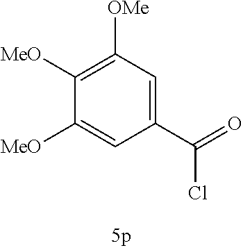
C1(C(=O)Cl)=CC([OMe])=C([MeO])C([MeO])=C1
